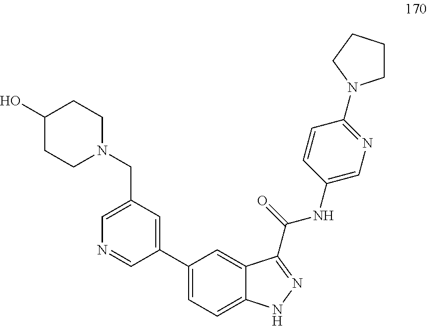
C1(C2=CC(CN3CCC(O)CC3)=CN=C2)=CC=C2C(=C1)C(C(=O)NC1=CN=C(N3CCCC3)C=C1)=NN2
